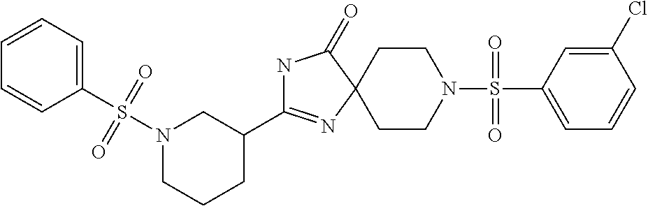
N1C(C2CN(S(C3=CC=CC=C3)(=O)=O)CCC2)=NC2(C1=O)CCN(S(C1=CC=CC(Cl)=C1)(=O)=O)CC2
